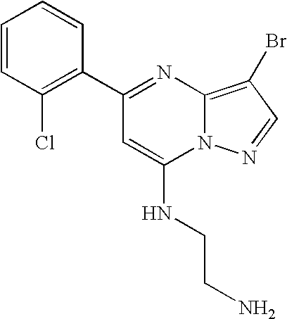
C1(C2=C(Cl)C=CC=C2)=NC2=C(Br)C=NN2C(NCCN)=C1
